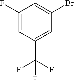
C1(F)=CC(C(F)(F)F)=CC(Br)=C1
